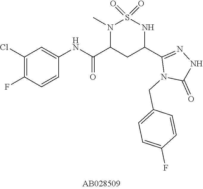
C1(Cl)=C(F)C=CC(NC(C2CC(C3=NNC(=O)N3CC3=CC=C(F)C=C3)NS(=O)(=O)N2C)=O)=C1
